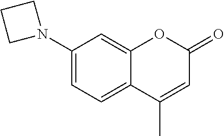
C1(N2CCC2)=CC=C2C(=C1)OC(=O)C=C2C
